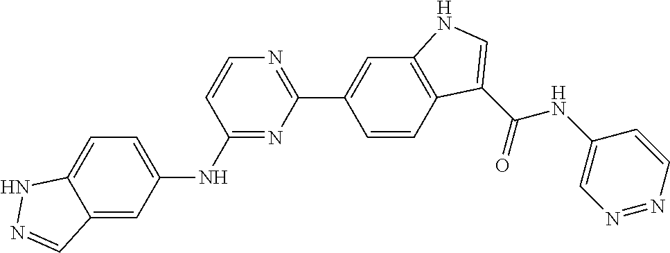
C1=CC(NC2=CC=C3C(=C2)C=NN3)=NC(C2=CC3=C(C=C2)C(C(=O)NC2=CN=NC=C2)=CN3)=N1
